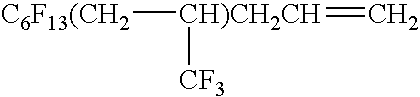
[C6F13(CH2][CH)CH2CH]([CF3])=C
